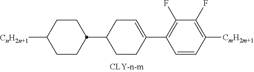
[CnH2n+1]C1CCC(C2CCC(C3=C(F)C(F)=C([CmH2m+1])C=C3)=CC2)CC1
